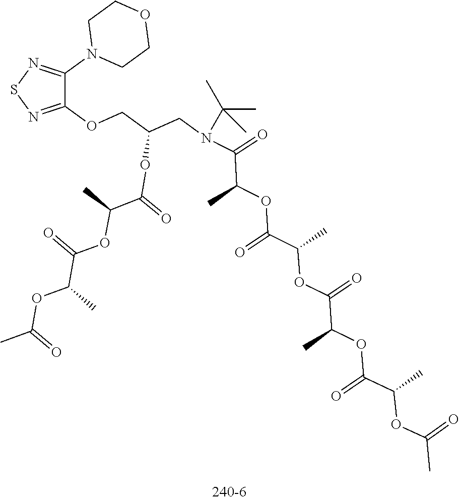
C1(OCC(CN(C(=O)C(C)OC(=O)C(C)OC(=O)C(C)OC(C(C)OC(=O)C)=O)C(C)(C)C)OC(=O)C(C)OC(=O)C(C)OC(C)=O)=NSN=C1N1CCOCC1
